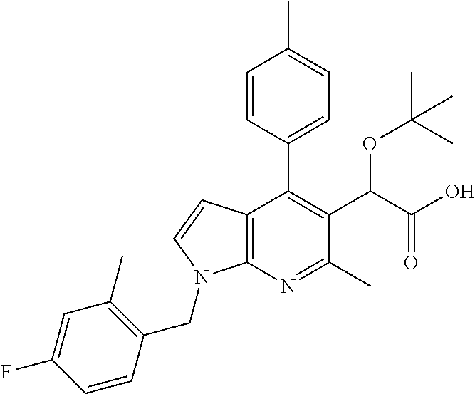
C1=CC(C2=C(C(C(O)=O)OC(C)(C)C)C(C)=NC3=C2C=CN3CC2=C(C)C=C(F)C=C2)=CC=C1C
